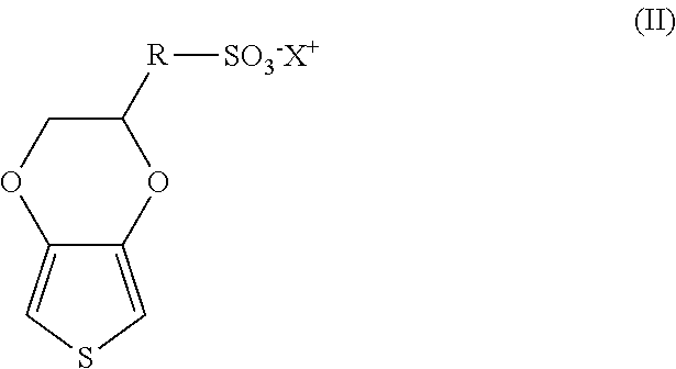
O1C2=CSC=C2OC([R][SO3-X+])C1
